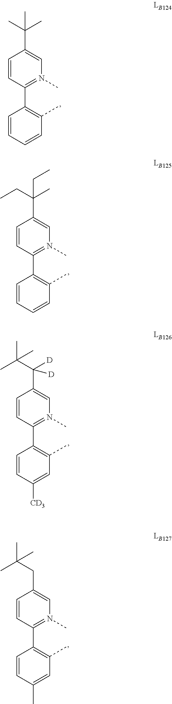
C1=CC=CC(C)=C1C1=N(C)C=C(C(CC)(C)CC)C=C1.C1=CC=CC(C)=C1C1=N(C)C=C(C(C)(C)C)C=C1.C1=CC([CD3])=CC(C)=C1C1=N(C)C=C(C(C(C)(C)C)([D])[D])C=C1.C1=CC(C)=CC(C)=C1C1=N(C)C=C(CC(C)(C)C)C=C1
